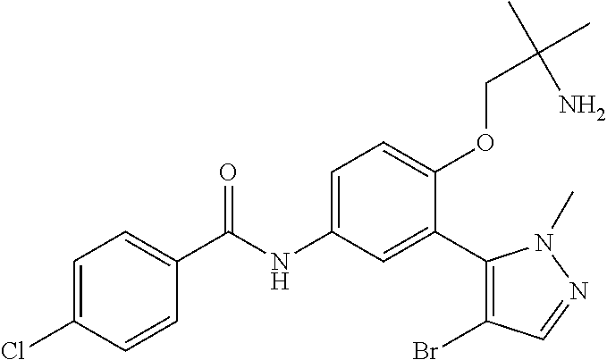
C1=C(Cl)C=CC(C(=O)NC2=CC=C(OCC(C)(C)N)C(C3=C(Br)C=NN3C)=C2)=C1
